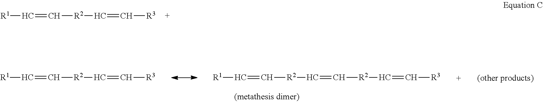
[R1]C=C[R2]C=C[R3].[R1]C=C[R2]C=C[R2]C=C[R3].[R1]C=C[R2]C=C[R3]
